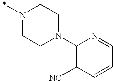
N1(C)CCN(C2=C([NC])C=CC=N2)CC1
